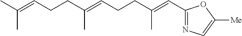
CC(=CCCC(=CCCC(=CC1=NC=C([Me])O1)C)C)C
